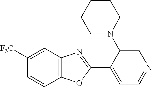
C1=C(N2CCCCC2)C(C2=NC3=C(O2)C=CC([F3C])=C3)=CC=N1
